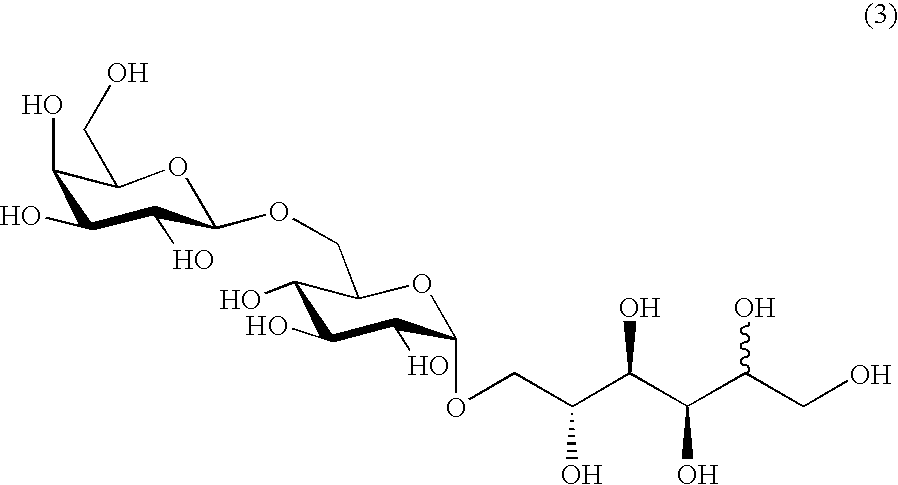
C1(O)C(O)C(O)C(OCC2C(O)C(O)C(O)C(OCC(C(C(C(CO)O)O)O)O)O2)OC1CO
